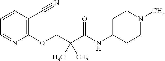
C1=CC(C#N)=C(OCC(C(NC2CCN(C)CC2)=O)(C)C)N=C1
